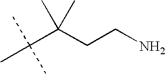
C(C(CCN)(C)C)(C)(C)C
